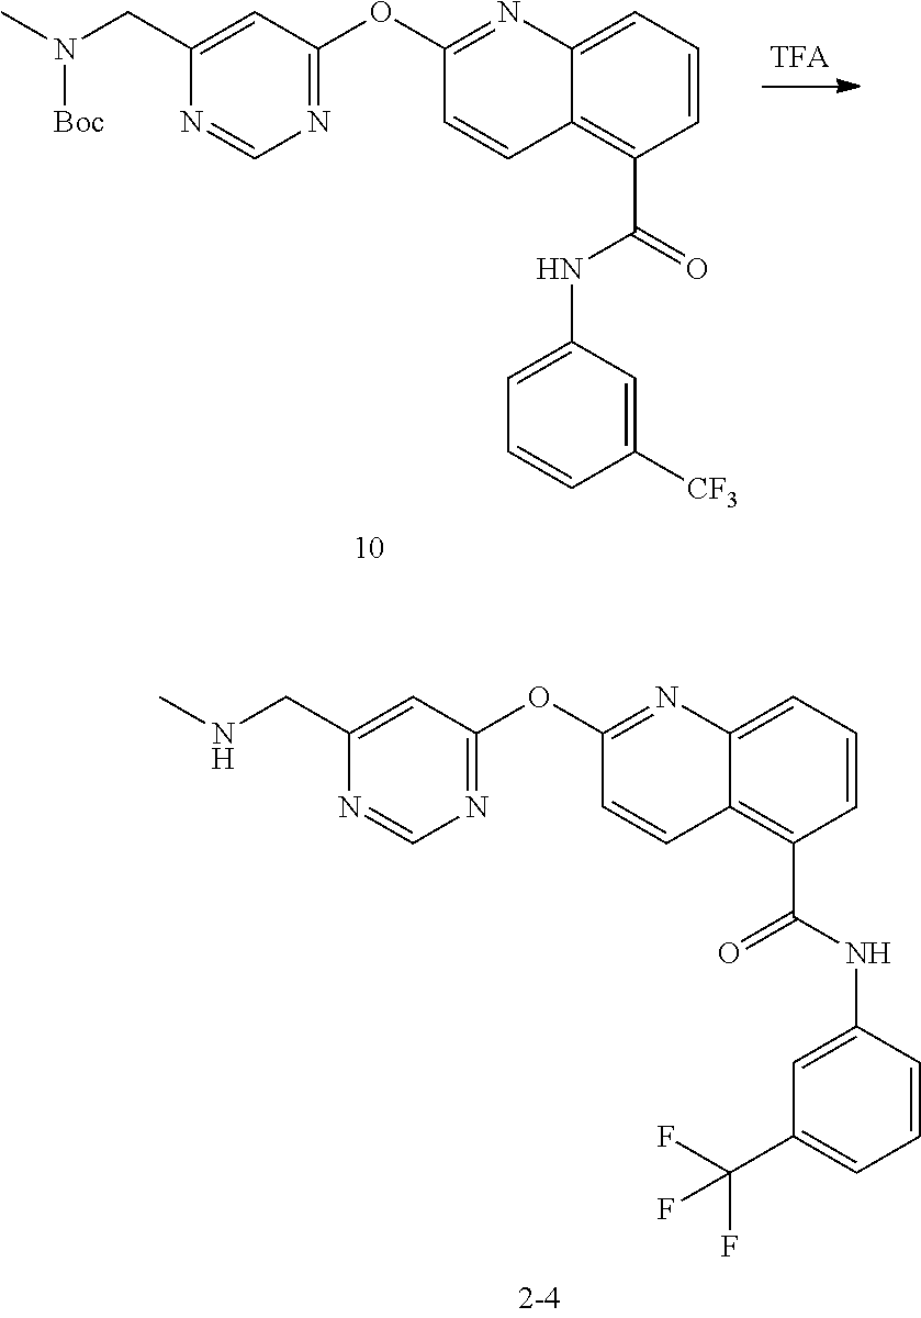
C1(CNC)=CC(OC2=NC3=CC=CC(C(NC4=CC(C(F)(F)F)=CC=C4)=O)=C3C=C2)=NC=N1.C1(CN(C)[Boc])=CC(OC2=NC3=CC=CC(C(=O)NC4=CC=CC([CF3])=C4)=C3C=C2)=NC=N1
